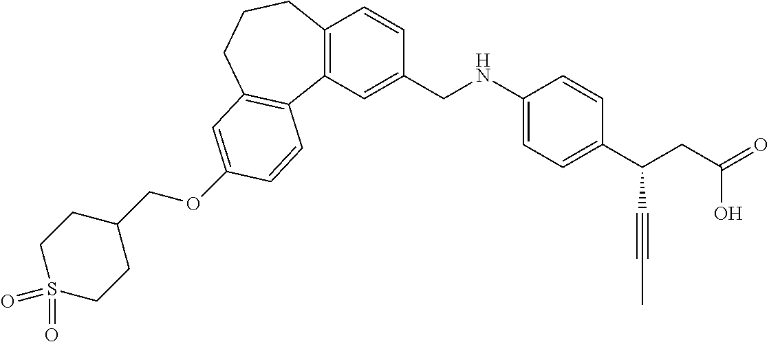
O(C1=CC2=C(C3=C(C=CC(CNC4=CC=C(C(CC(=O)O)C#CC)C=C4)=C3)CCC2)C=C1)CC1CCS(=O)(=O)CC1
